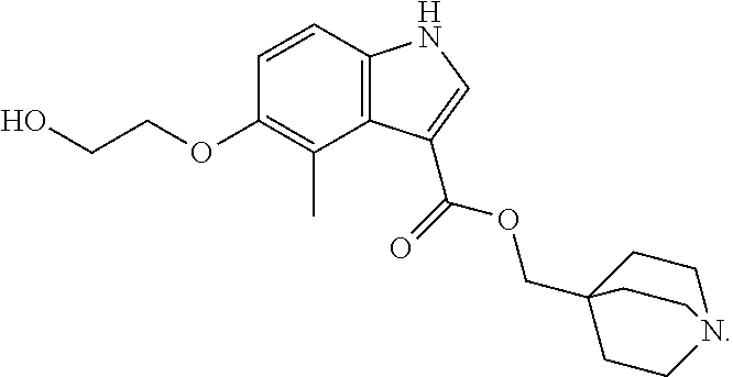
C12=C(C=CC(OCCO)=C1C)NC=C2C(OCC12CCN(CC1)CC2)=O
